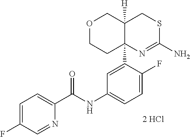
C1=C(F)C=NC(C(NC2=CC=C(F)C(C34N=C(N)SCC3([H])COCC4)=C2)=O)=C1.[2 HCl]
